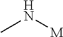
N(C)[M]
